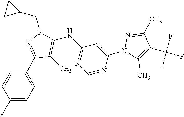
C1=C(C2=NN(CC3CC3)C(NC3=NC=NC(N4C(C)=C(C(F)(F)F)C(C)=N4)=C3)=C2C)C=CC(F)=C1
